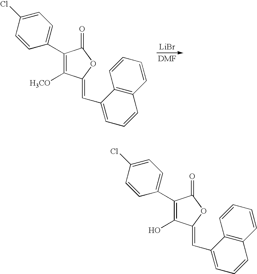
C1(C2=CC=C(Cl)C=C2)=C([H3CO])C(=CC2=CC=CC3=C2C=CC=C3)OC1=O.[LiBr].C1(C2=CC=C(Cl)C=C2)=C(O)C(=CC2=CC=CC3=C2C=CC=C3)OC1=O
